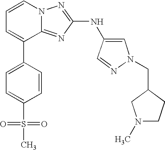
C1=CN2C(=NC(NC3=CN(CC4CN(C)CC4)N=C3)=N2)C(C2=CC=C(S(=O)(=O)C)C=C2)=C1
